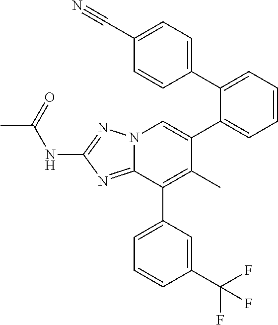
C1(C2=CC=CC=C2C2=CN3C(=NC(NC(C)=O)=N3)C(C3=CC=CC(C(F)(F)F)=C3)=C2C)=CC=C(C#N)C=C1
